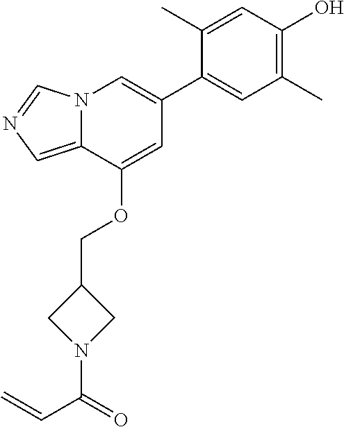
C1(C)=CC(O)=C(C)C=C1C1=CN2C(=CN=C2)C(OCC2CN(C(=O)C=C)C2)=C1
